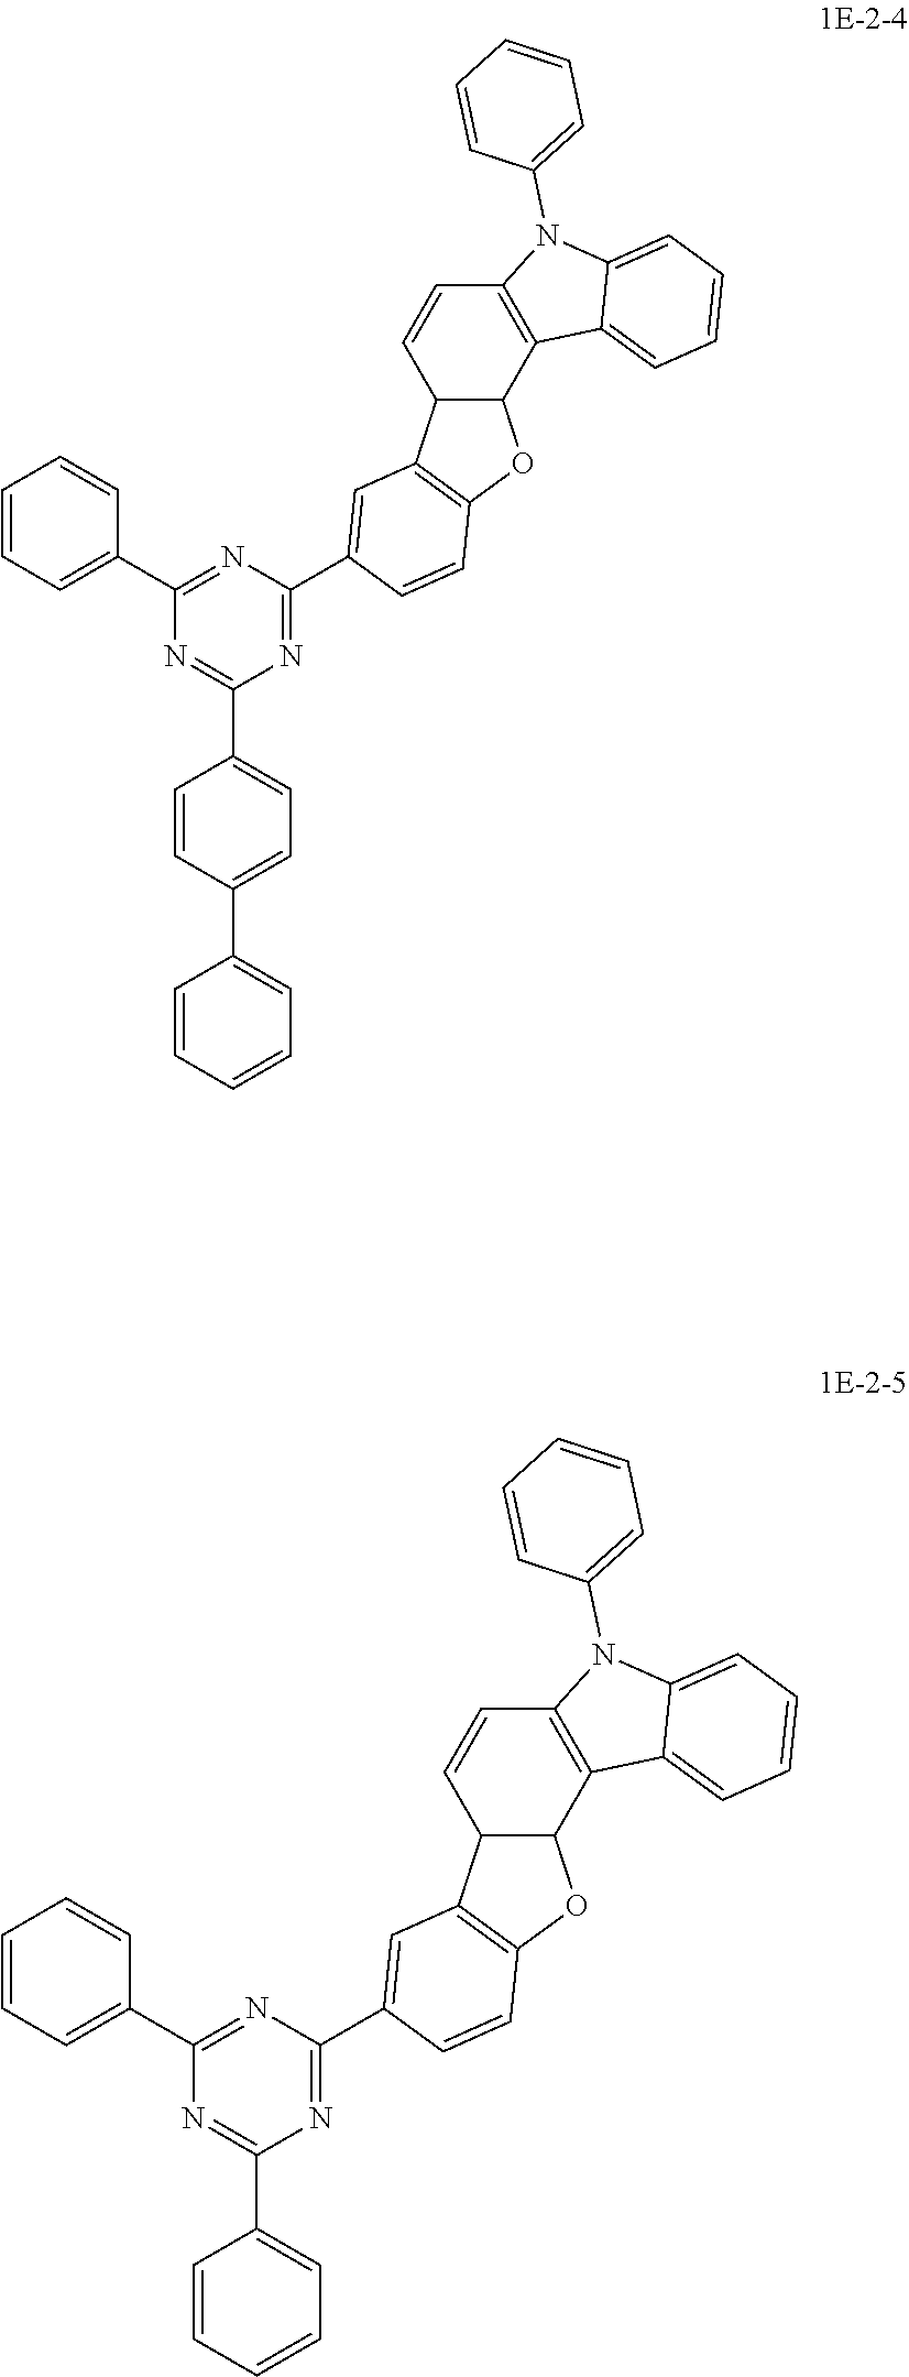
C1=CC=C(C2=NC(C3=CC4=C(OC5C4C=CC4=C5C5=CC=CC=C5N4C4=CC=CC=C4)C=C3)=NC(C3=CC=C(C4=CC=CC=C4)C=C3)=N2)C=C1.C1=CC=C(C2=NC(C3=CC4=C(OC5C4C=CC4=C5C5=CC=CC=C5N4C4=CC=CC=C4)C=C3)=NC(C3=CC=CC=C3)=N2)C=C1
